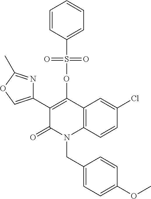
C1=C(Cl)C=CC2=C1C(OS(=O)(=O)C1=CC=CC=C1)=C(C1=COC(C)=N1)C(=O)N2CC1=CC=C(OC)C=C1
